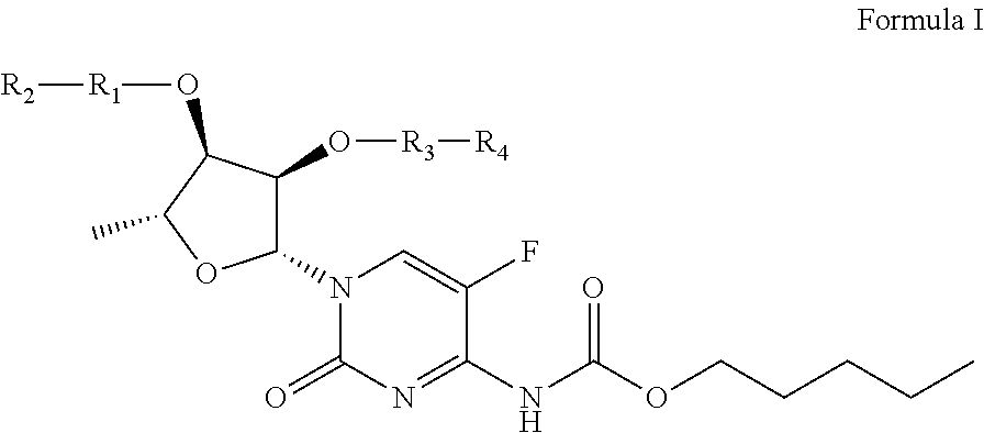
C1(N2C(=O)N=C(NC(OCCCCC)=O)C(F)=C2)C(O[R3][R4])C(O[R1][R2])C(C)O1
